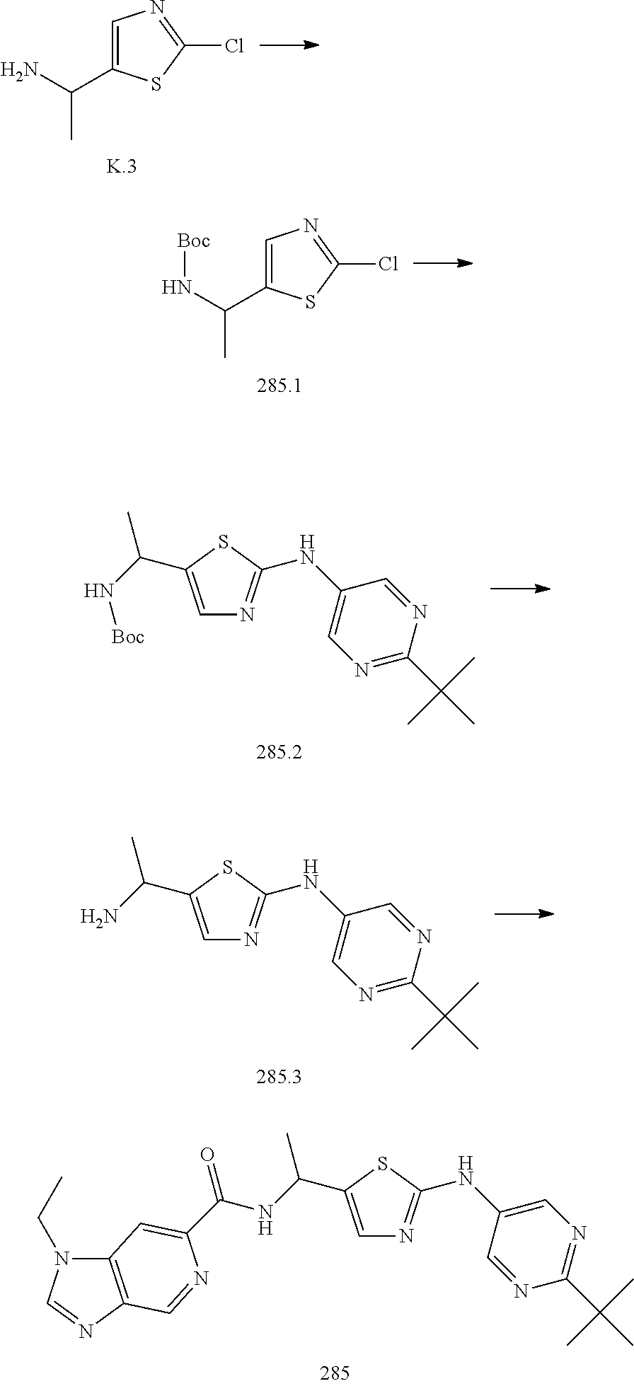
C1=C(C(N)C)SC(Cl)=N1.C1=C(C(N[Boc])C)SC(Cl)=N1.C(N[Boc])(C)C1=CN=C(NC2=CN=C(C(C)(C)C)N=C2)S1.C(N)(C)C1=CN=C(NC2=CN=C(C(C)(C)C)N=C2)S1.C(NC(=O)C1=CC2=C(N=CN2CC)C=N1)(C)C1=CN=C(NC2=CN=C(C(C)(C)C)N=C2)S1
